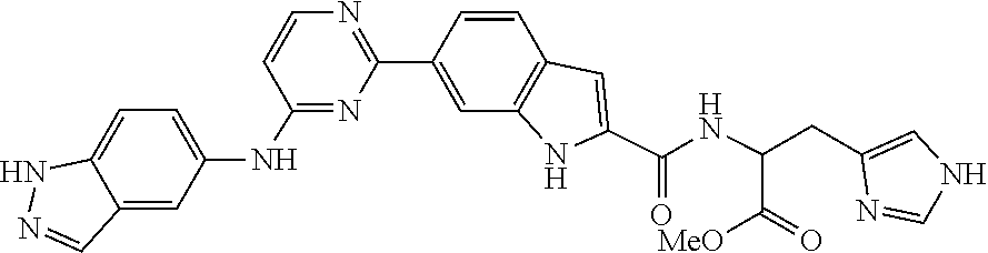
C(=O)(C(NC(C1=CC2=C(N1)C=C(C1=NC=CC(NC3=CC=C4C(=C3)C=NN4)=N1)C=C2)=O)CC1=CNC=N1)[MeO]
